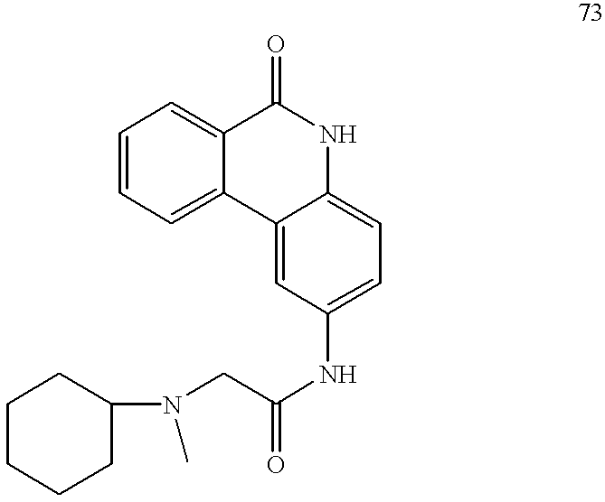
C1=CC=C2C(=C1)C(=O)NC1=CC=C(NC(=O)CN(C)C3CCCCC3)C=C21
